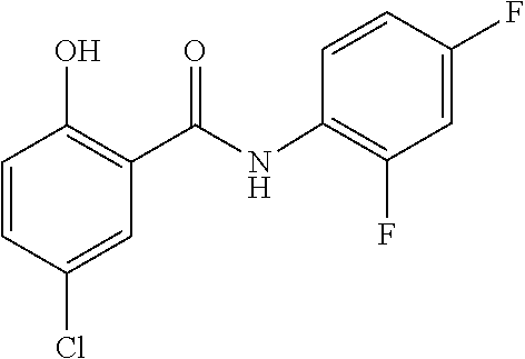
C1(F)=CC(F)=C(NC(C2=C(O)C=CC(Cl)=C2)=O)C=C1
